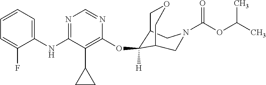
C1(NC2=NC=NC(OC3([H])C4COCC3CN(C(OC(C)C)=O)C4)=C2C2CC2)=CC=CC=C1F
